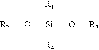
[R2]O[Si](O[R3])([R1])[R4]
